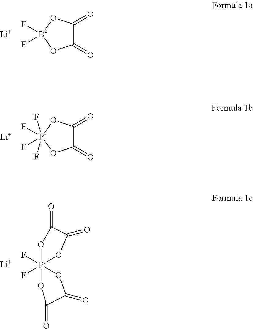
C1(=O)C(=O)O[B-](F)(F)O1.[Li].C1(=O)C(=O)O[P-](F)(F)(F)(F)O1.[Li].[P-]12(F)(F)(OC(=O)C(=O)O1)OC(=O)C(=O)O2.[Li]
